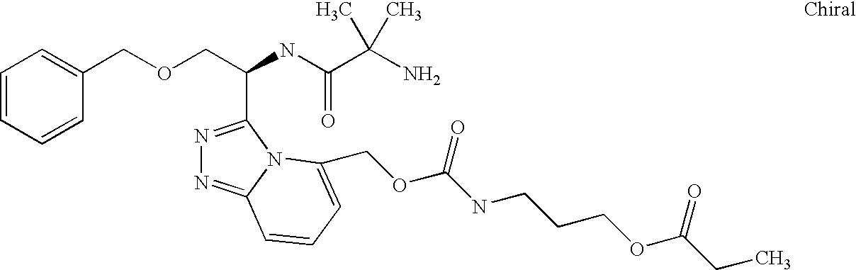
N1=C(C(COCC2=CC=CC=C2)NC(C(N)(C)C)=O)N2C(=N1)C=CC=C2COC(NCCCOC(CC)=O)=O
